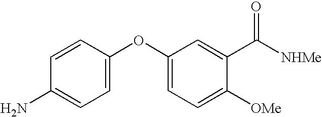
C1=CC(OC2=CC=C([OMe])C(C([NHMe])=O)=C2)=CC=C1N
